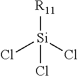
[R11][Si](Cl)(Cl)Cl
